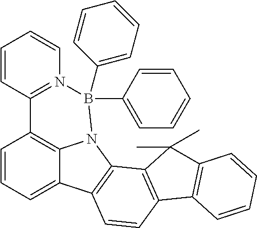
C1=CC=C2C3=C1C1=N(C=CC=C1)B(C1=CC=CC=C1)(C1=CC=CC=C1)N3C1=C2C=CC2=C1C(C)(C)C1=C2C=CC=C1
